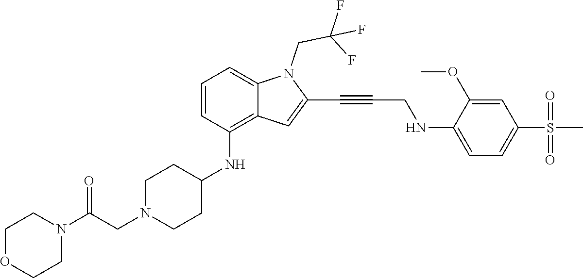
C(C#CC1=CC2=C(NC3CCN(CC(N4CCOCC4)=O)CC3)C=CC=C2N1CC(F)(F)F)NC1=CC=C(S(C)(=O)=O)C=C1OC
